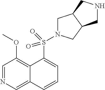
C1=NC=C2C(=C1OC)C(S(=O)(=O)N1CC3C(C1)CNC3)=CC=C2
